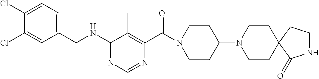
C1(NCC2=CC=C(Cl)C(Cl)=C2)=NC=NC(C(N2CCC(N3CCC4(CC3)C(=O)NCC4)CC2)=O)=C1C
